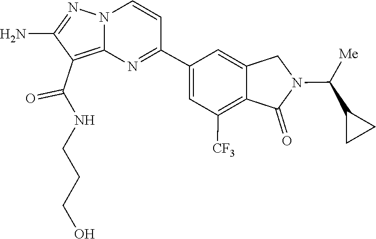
C1(N)=NN2C(=C1C(NCCCO)=O)N=C(C1=CC([CF3])=C3C(=C1)CN(C(C1CC1)[Me])C3=O)C=C2
